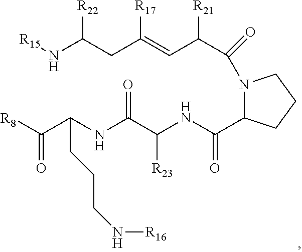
N1(C(C(C=C(CC(N[R15])[R22])[R17])[R21])=O)C(C(NC(C(NC(C([R8])=O)CCCN[R16])=O)[R23])=O)CCC1
